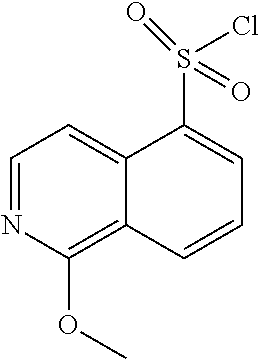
C1=NC(OC)=C2C(=C1)C(S(=O)(Cl)=O)=CC=C2
